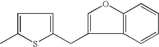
C1=C(C)SC(CC2=COC3=C2C=CC=C3)=C1
